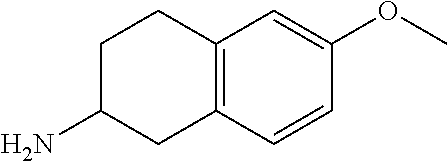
C1=C(OC)C=CC2=C1CCC(N)C2
